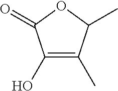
O1C(=O)C(O)=C(C)C1C
